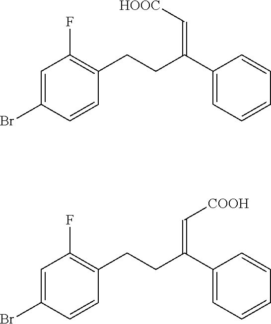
C1=C(Br)C=CC(CCC(C2=CC=CC=C2)=C[HOOC])=C1F.C1=C(Br)C=CC(CCC(C2=CC=CC=C2)=C[COOH])=C1F
